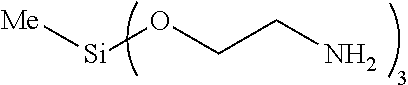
[Me][Si]OCCN
